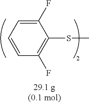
C1(F)=CC=CC(F)=C1SC
